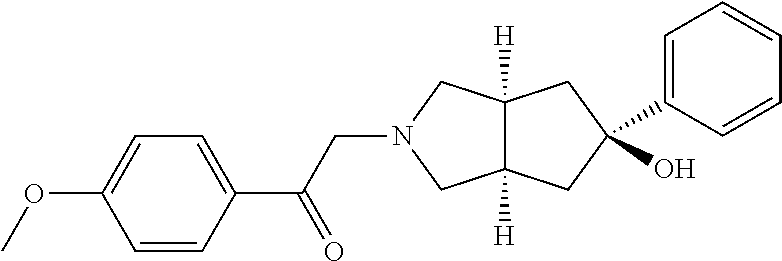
C(N1CC2([H])C([H])(C1)CC(O)(C1=CC=CC=C1)C2)C(C1=CC=C(OC)C=C1)=O
